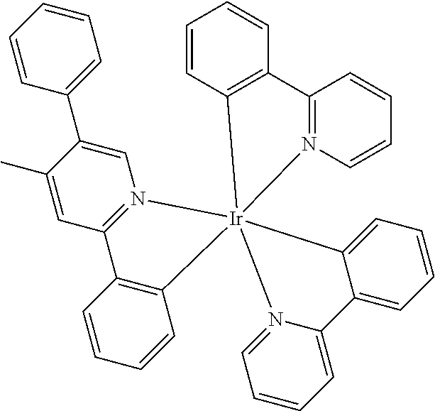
C1=CC2=C(C=C1)C1=N(C=CC=C1)[Ir]213(N2=CC=CC=C2C2=CC=CC=C12)N1=C(C=C(C)C(C2=CC=CC=C2)=C1)C1=C3C=CC=C1
